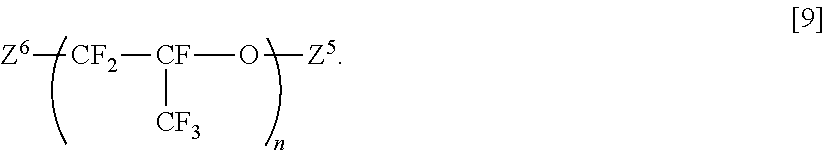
[Z6][CF2][CF]([CF3])O[Z5]
